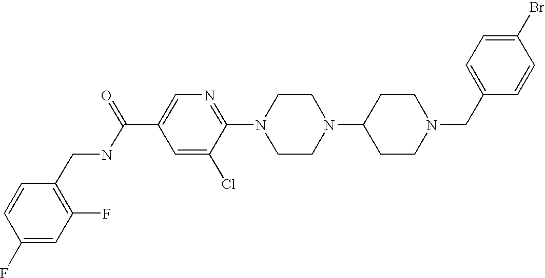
C1(Br)=CC=C(CN2CCC(N3CCN(C4=NC=C(C(NCC5=C(F)C=C(F)C=C5)=O)C=C4Cl)CC3)CC2)C=C1
